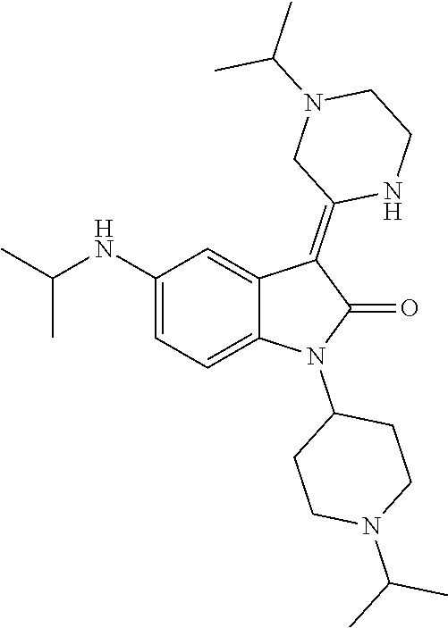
C1(NC(C)C)=CC=C2C(=C1)C(=C1NCCN(C(C)C)C1)C(=O)N2C1CCN(C(C)C)CC1
